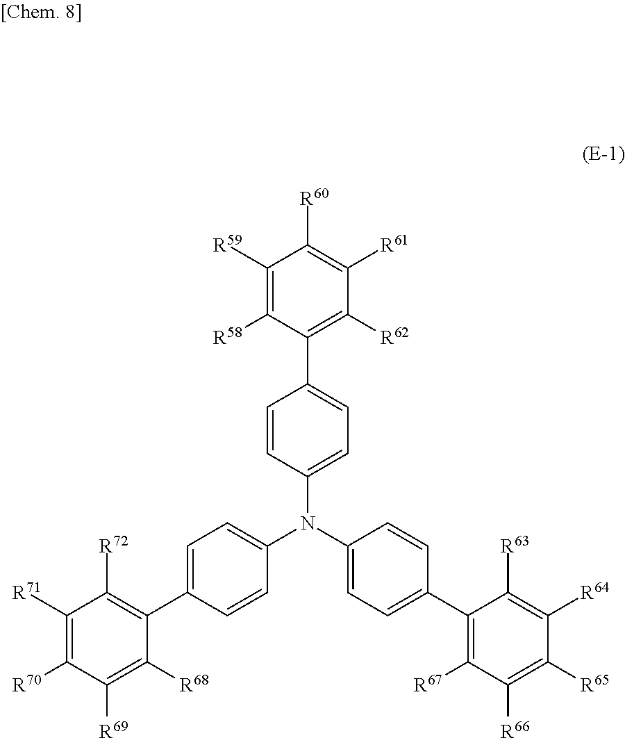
C1([R59])=C([R58])C(C2=CC=C(N(C3=CC=C(C4=C([R72])C([R71])=C([R70])C([R69])=C4[R68])C=C3)C3=CC=C(C4=C([R67])C([R66])=C([R65])C([R64])=C4[R63])C=C3)C=C2)=C([R62])C([R61])=C1[R60]
